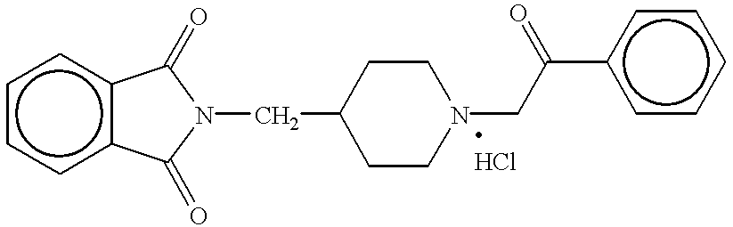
N1(CC2CCN(CC(c3ccccc3)=O)CC2)C(=O)c2c(cccc2)C1=O
